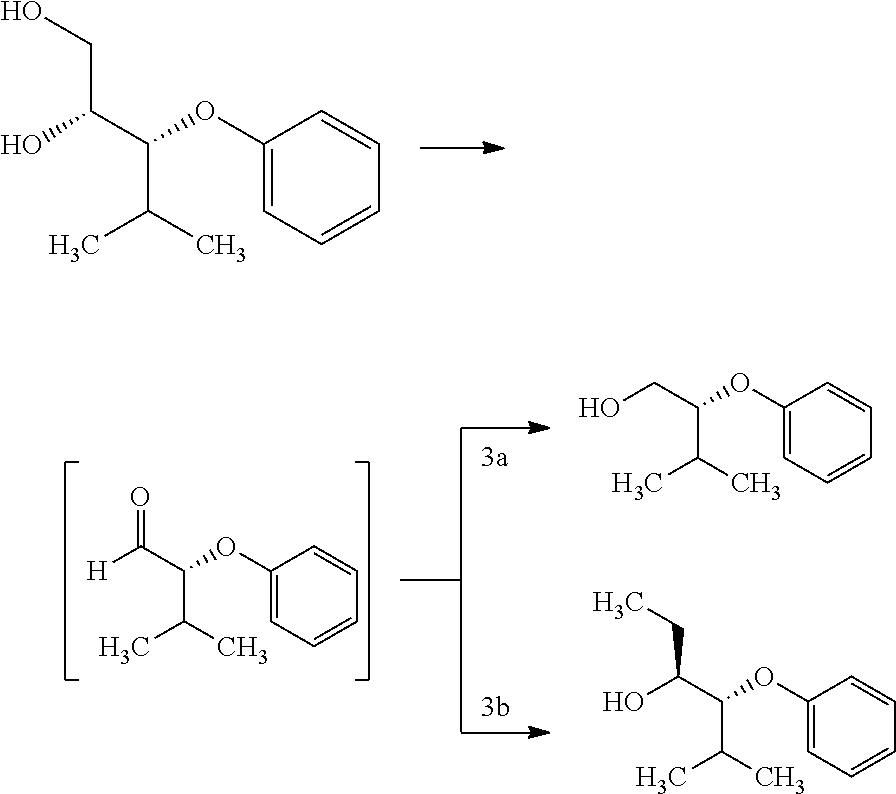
C(C(C)C)(OC1=CC=CC=C1)C(CO)O.C(C(C)C)(OC1=CC=CC=C1)C(=O)[H].C(C(C)C)(OC1=CC=CC=C1)CO.C(C(C)C)(OC1=CC=CC=C1)C(CC)O
